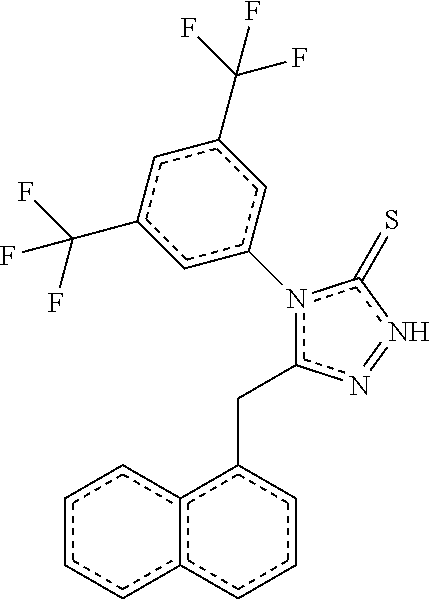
c1ccc(Cc2n(-c3cc(C(F)(F)F)cc(C(F)(F)F)c3)c(=S)n=n2)c2c1cccc2
